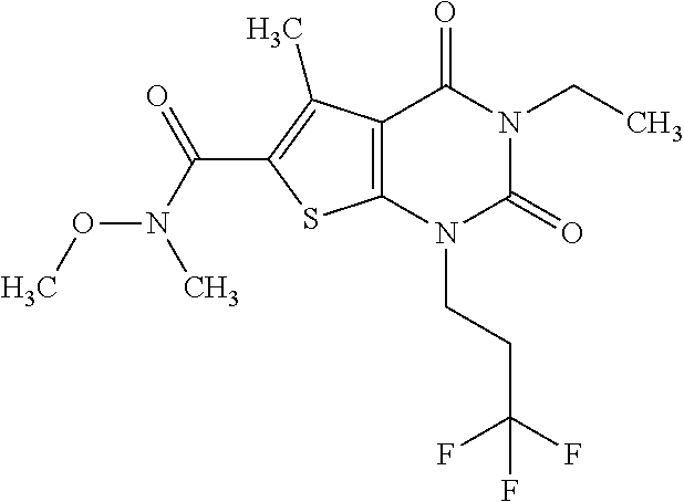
C12=C(N(CCC(F)(F)F)C(=O)N(CC)C1=O)SC(C(N(C)OC)=O)=C2C
